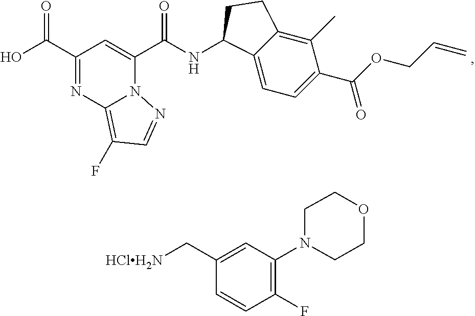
OC(C1=NC2=C(F)C=NN2C(C(NC2C3=CC=C(C(=O)OCC=C)C(C)=C3CC2)=O)=C1)=O.C1=CC(F)=C(N2CCOCC2)C=C1C[HClH2N]
